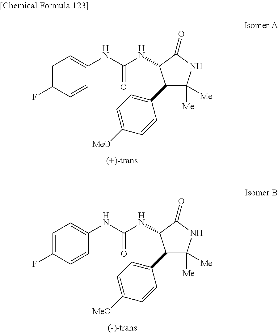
C1(C2=CC=C([MeO])C=C2)C([Me])([Me])NC(=O)C1NC(NC1=CC=C(F)C=C1)=O.C1(C2=CC=C([MeO])C=C2)C([Me])([Me])NC(=O)C1NC(NC1=CC=C(F)C=C1)=O
